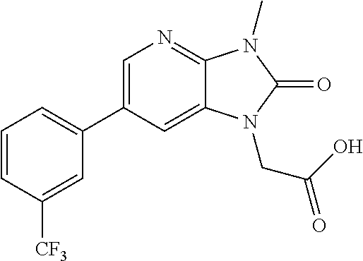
C1(C2=CC=CC([CF3])=C2)=CN=C2C(=C1)N(CC(=O)O)C(=O)N2C
